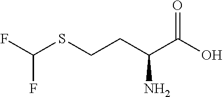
OC(C(CCSC(F)F)N)=O
